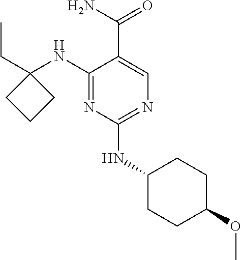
N1=C(NC2(CC)CCC2)C(C(N)=O)=CN=C1NC1CCC(OC)CC1
